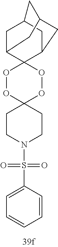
C1C2C3(C4CC1CC(C4)C2)OOC1(OO3)CCN(S(C2=CC=CC=C2)(=O)=O)CC1
